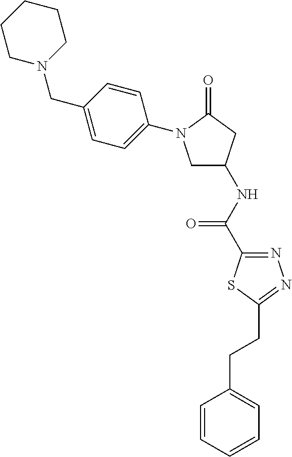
C1N(CC2=CC=C(N3CC(NC(C4=NN=C(CCC5=CC=CC=C5)S4)=O)CC3=O)C=C2)CCCC1
